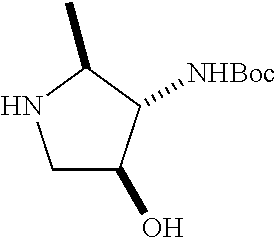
C1C(O)C([NHBoc])C(C)N1
